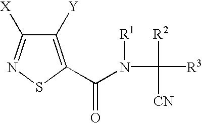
C1([Y])=C(C(N(C([R3])([R2])[CN])[R1])=O)SN=C1[X]
